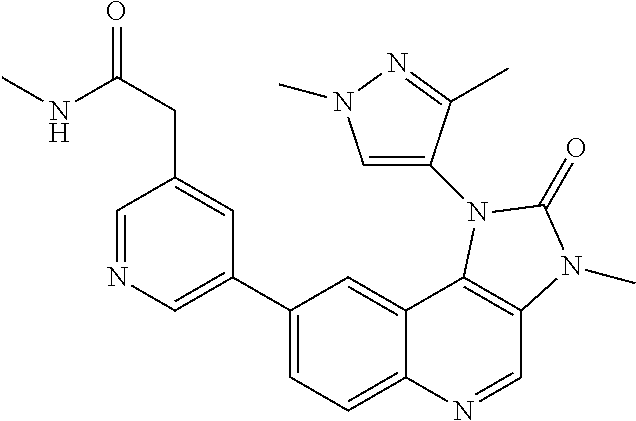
C1=NC=C(C2=CC=C3C(=C2)C2=C(C=N3)N(C)C(=O)N2C2=CN(C)N=C2C)C=C1CC(=O)NC
